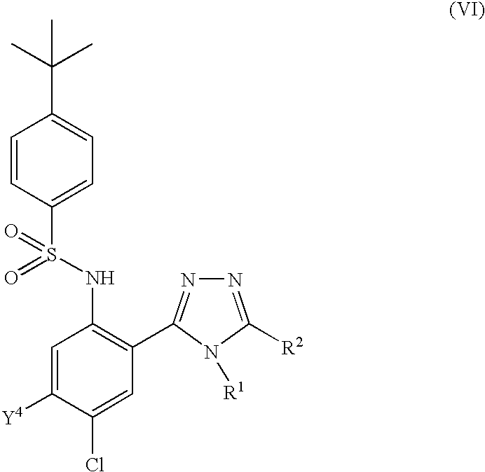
C1=C([Y4])C(Cl)=CC(C2=NN=C([R2])N2[R1])=C1NS(=O)(C1=CC=C(C(C)(C)C)C=C1)=O
